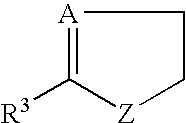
[A]1=C([R3])[Z]CC1
